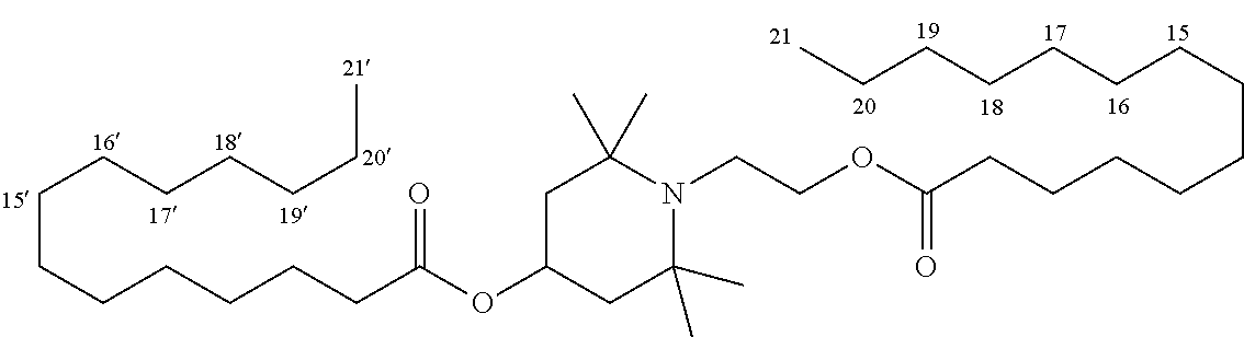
C1C(OC(=O)CCCCCCCCCCCCC)CC(C)(C)N(CCOC(CCCCCCCCCCCCC)=O)C1(C)C
